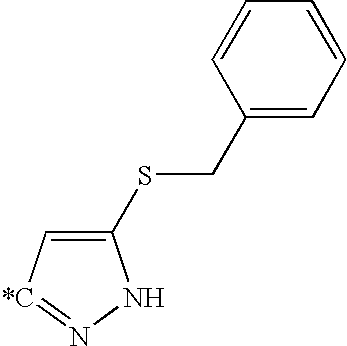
C1(SCC2=CC=CC=C2)=C[*C]=NN1
